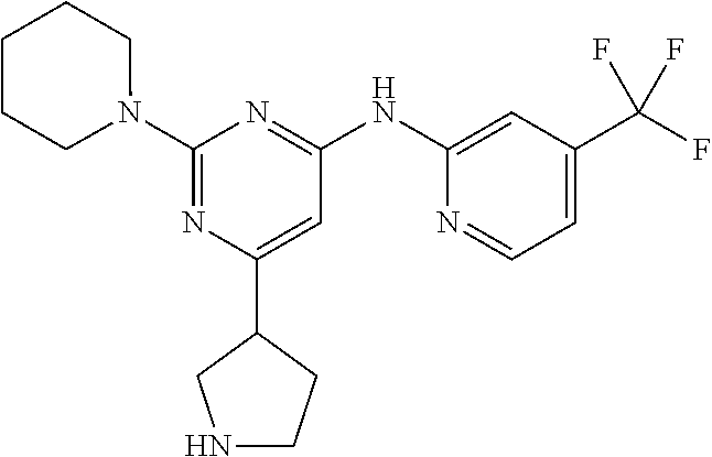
C1(NC2=NC(N3CCCCC3)=NC(C3CCNC3)=C2)=CC(C(F)(F)F)=CC=N1
